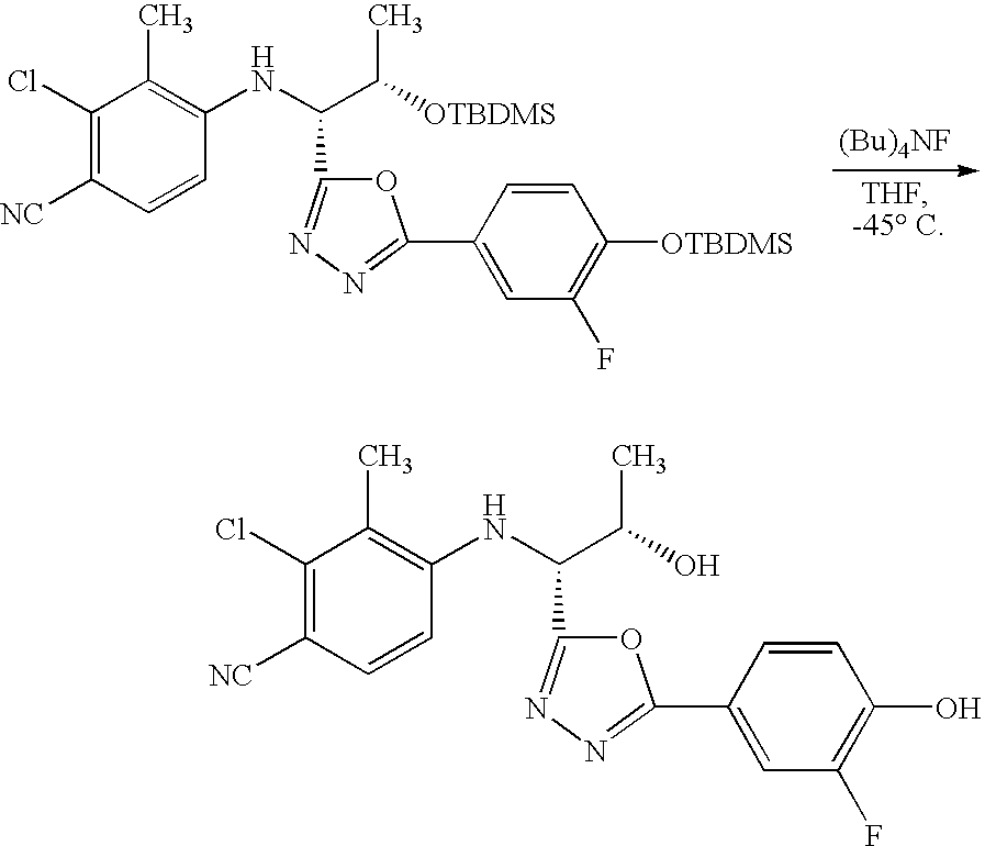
C1(Cl)=C([NC])C=CC(NC(C(C)[OTBDMS])C2=NN=C(C3=CC(F)=C([OTBDMS])C=C3)O2)=C1C.C1(Cl)=C([NC])C=CC(NC(C(C)O)C2=NN=C(C3=CC(F)=C(O)C=C3)O2)=C1C
